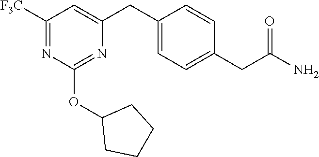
C1([F3C])=NC(OC2CCCC2)=NC(CC2=CC=C(CC(N)=O)C=C2)=C1
